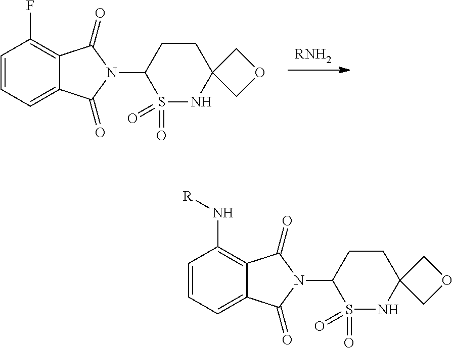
[RNH2].S1(=O)(=O)NC2(CCC1N1C(=O)C3=CC=CC(F)=C3C1=O)COC2.S1(=O)(=O)NC2(CCC1N1C(=O)C3=CC=CC(N[R])=C3C1=O)COC2
